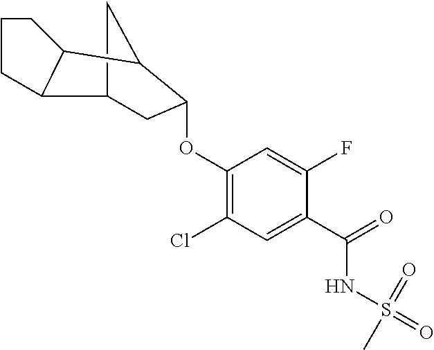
C1(OC2CC3C4C(C2C3)CCC4)=C(Cl)C=C(C(=O)NS(=O)(=O)C)C(F)=C1
